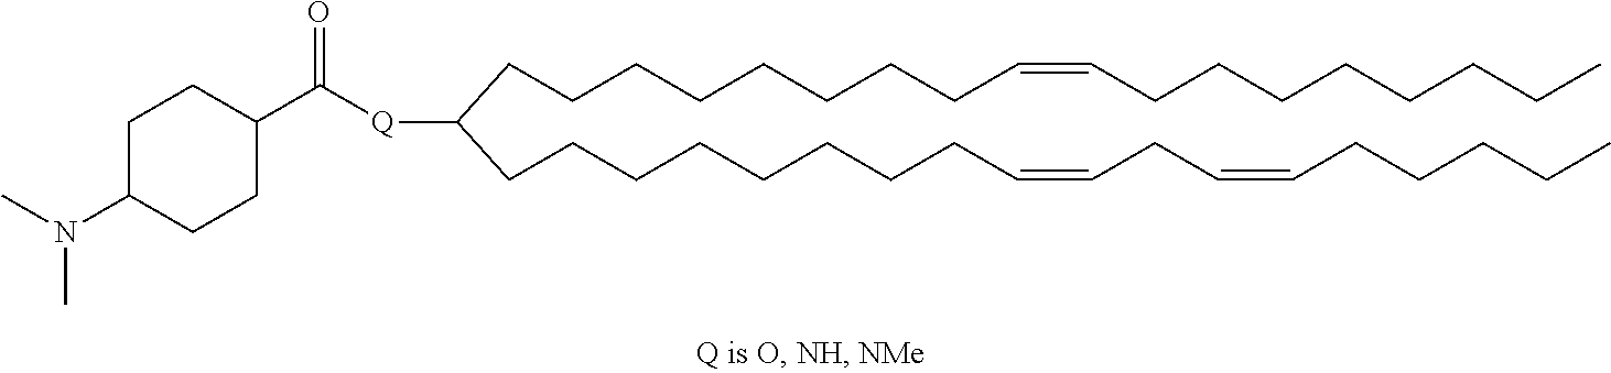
C(C([Q]C(C1CCC(N(C)C)CC1)=O)CCCCCCCCC=CCCCCCCCC)CCCCCCCC=CCC=CCCCCC
